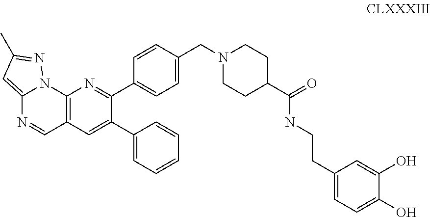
C12=CC(C)=NN1C1=C(C=N2)C=C(C2=CC=CC=C2)C(C2=CC=C(CN3CCC(C(NCCC4=CC=C(O)C(O)=C4)=O)CC3)C=C2)=N1
